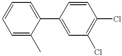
C1(C2=CC(Cl)=C(Cl)C=C2)=CC=CC=C1C
